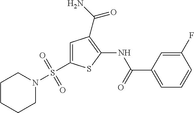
C1=C(S(N2CCCCC2)(=O)=O)SC(NC(=O)C2=CC=CC(F)=C2)=C1C(N)=O
